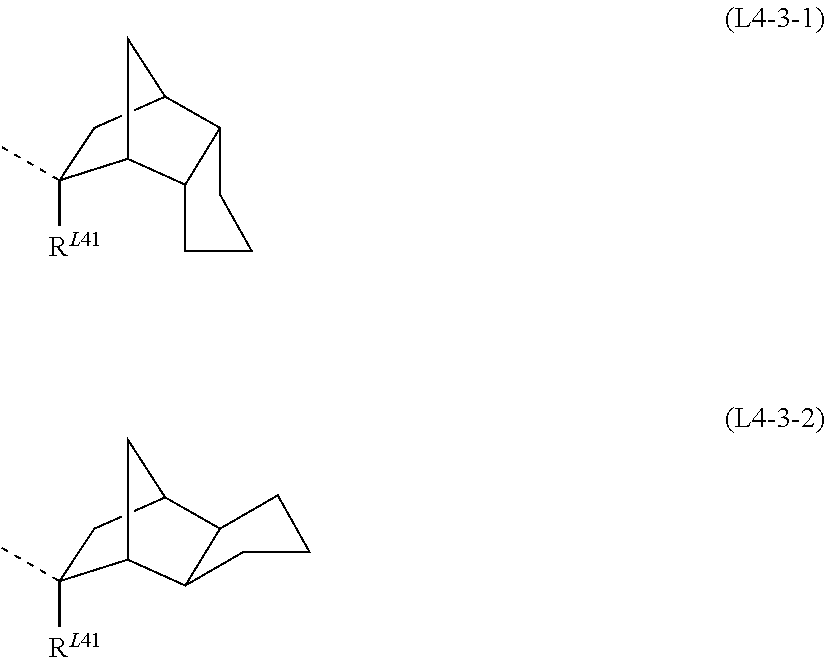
C1([RL41])(C)CC2C3C(C1C2)CCC3.C1([RL41])(C)CC2C3C(C1C2)CCC3
